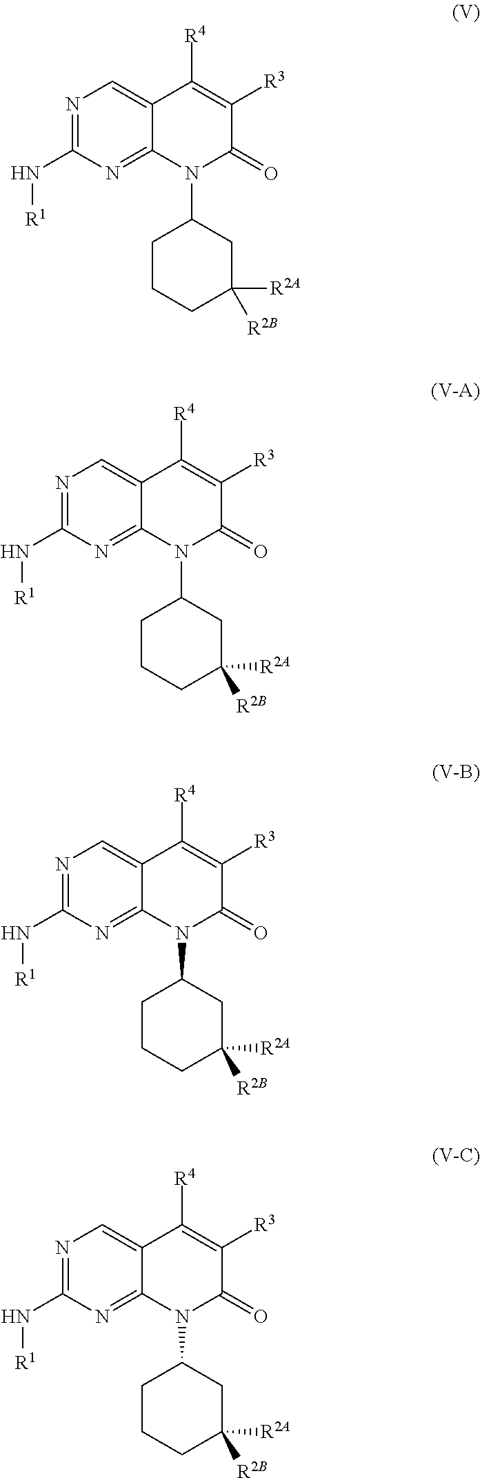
N1=C(N[R1])N=C2C(=C1)C([R4])=C([R3])C(=O)N2C1CCCC([R2A])([R2B])C1.N1=C(N[R1])N=C2C(=C1)C([R4])=C([R3])C(=O)N2C1CCCC([R2A])([R2B])C1.N1=C(N[R1])N=C2C(=C1)C([R4])=C([R3])C(=O)N2C1CCCC([R2A])([R2B])C1.N1=C(N[R1])N=C2C(=C1)C([R4])=C([R3])C(=O)N2C1CCCC([R2A])([R2B])C1
